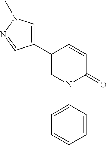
C1=C(C2=CN(C)N=C2)C(C)=CC(=O)N1C1=CC=CC=C1
